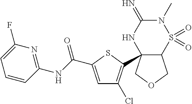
C12C(C3=C(Cl)C=C(C(NC4=NC(F)=CC=C4)=O)S3)(COC1)NC(=N)N(C)S2(=O)=O
